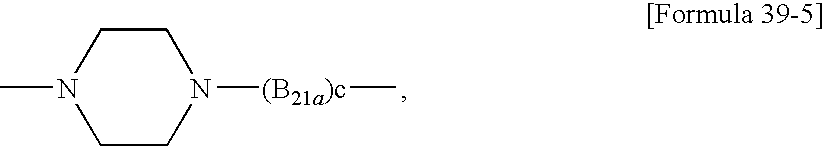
N1([(B21a)c]C)CCN(C)CC1
